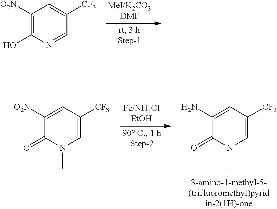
C1([O2N])=C(O)N=CC([CF3])=C1.C1(N)=CC([CF3])=CN(C)C1=O.C1([O2N])=CC([CF3])=CN(C)C1=O
